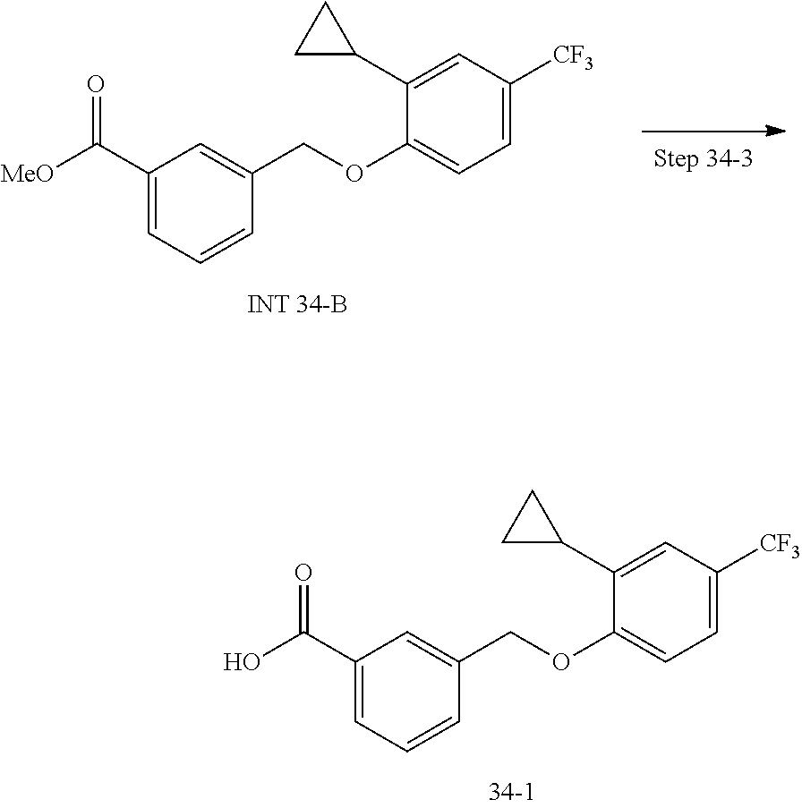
C1(C(O)=O)=CC=CC(COC2=CC=C([CF3])C=C2C2CC2)=C1.C1(C([MeO])=O)=CC=CC(COC2=CC=C([CF3])C=C2C2CC2)=C1
